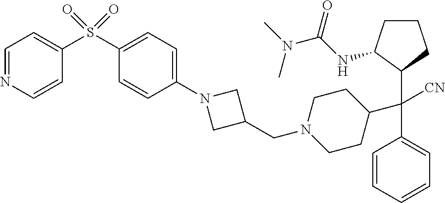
C1=CC=CC=C1C(C1CCN(CC2CN(C3=CC=C(S(=O)(=O)C4=CC=NC=C4)C=C3)C2)CC1)(C1C(NC(=O)N(C)C)CCC1)[CN]
